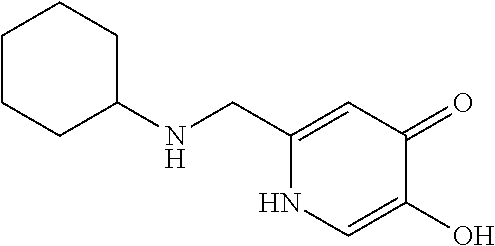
C1(CNC2CCCCC2)=CC(=O)C(O)=CN1
